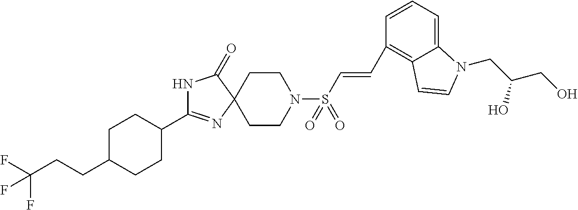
N1C(=O)C2(N=C1C1CCC(CCC(F)(F)F)CC1)CCN(S(C=CC1=C3C(=CC=C1)N(CC(CO)O)C=C3)(=O)=O)CC2
